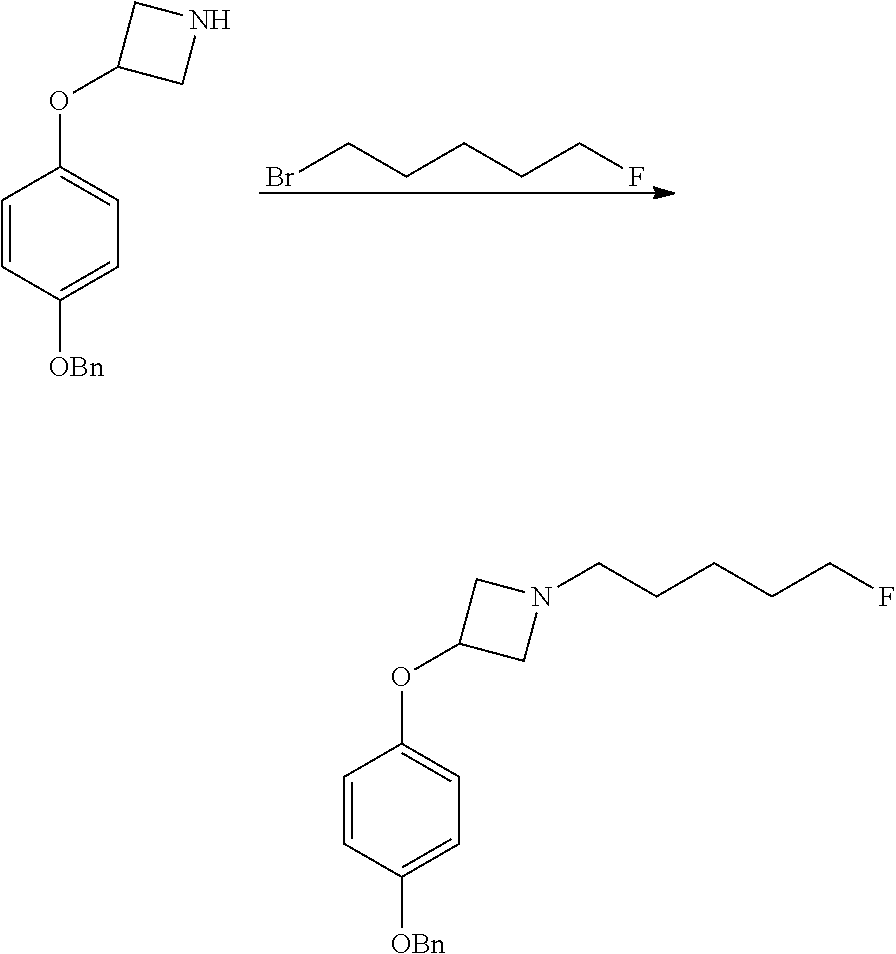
C1(OC2=CC=C([OBn])C=C2)CNC1.BrCCCCCF.C1(OC2=CC=C([OBn])C=C2)CN(CCCCCF)C1
